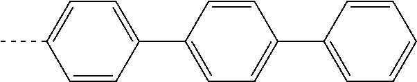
C1=CC(C2=CC=C(C3=CC=CC=C3)C=C2)=CC=C1C
